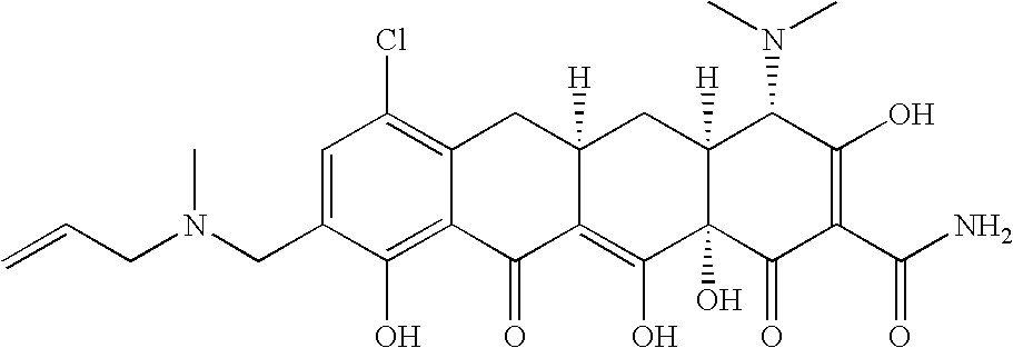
C1(CN(CC=C)C)=CC(Cl)=C2C(=C1O)C(=O)C1=C(O)C3(O)C([H])(CC1([H])C2)C(N(C)C)C(O)=C(C(N)=O)C3=O
